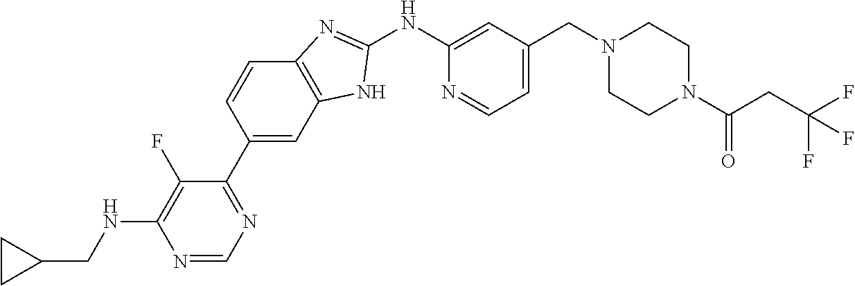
C1=CC(C2=NC=NC(NCC3CC3)=C2F)=CC2=C1N=C(NC1=CC(CN3CCN(C(CC(F)(F)F)=O)CC3)=CC=N1)N2
